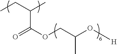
C(C(OCC(O[H])C)=O)(CC)C
